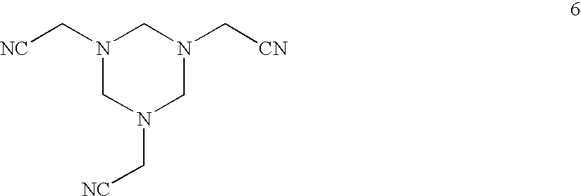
N1(C[NC])CN(C[NC])CN(C[CN])C1
